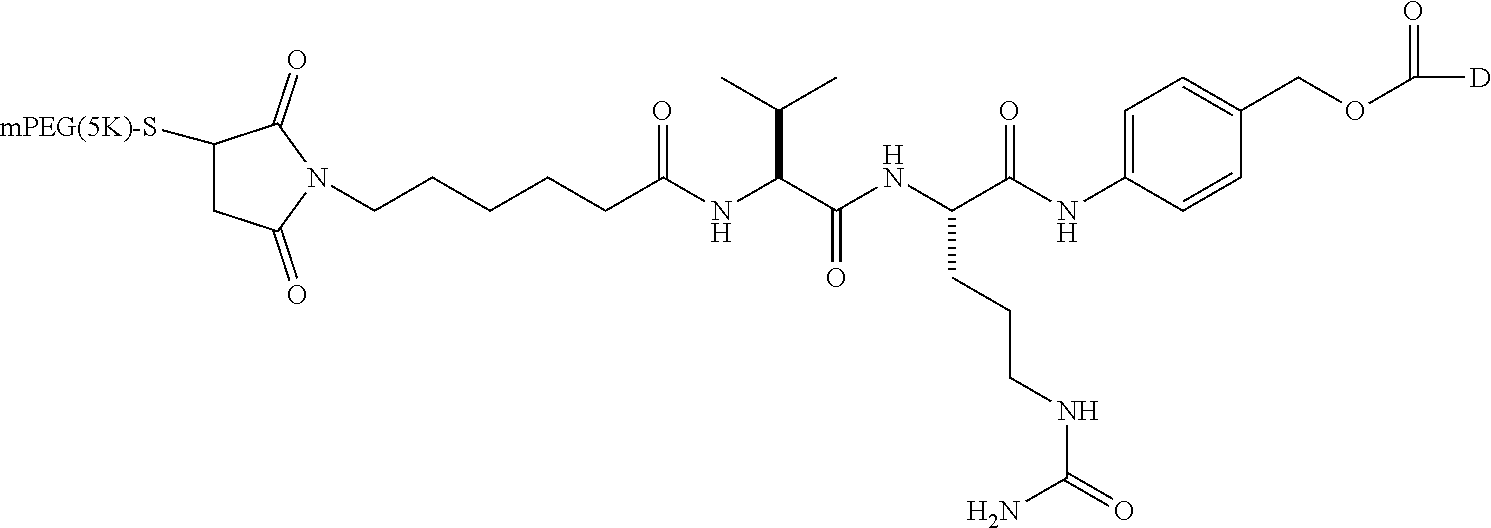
C1([mPEG(5K)-S])CC(=O)N(CCCCCC(NC(C(NC(C(NC2=CC=C(COC(=O)[D])C=C2)=O)CCCNC(=O)N)=O)C(C)C)=O)C1=O
